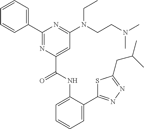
C1=C(NC(C2=CC(N(CCN(C)C)CC)=NC(C3=CC=CC=C3)=N2)=O)C(C2=NN=C(CC(C)C)S2)=CC=C1
